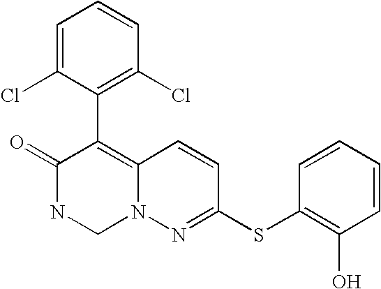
O=C1NCN2C(=C1C1=C(Cl)C=CC=C1Cl)C=CC(SC1=C(O)C=CC=C1)=N2
